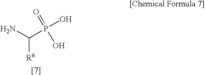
C([R6])(N)P(O)(=O)O
